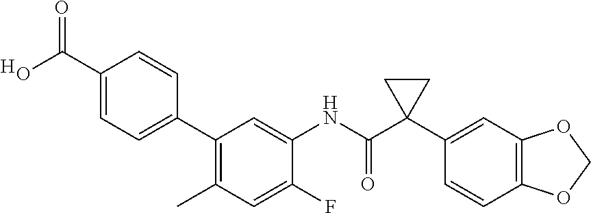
C1(F)=CC(C)=C(C2=CC=C(C(O)=O)C=C2)C=C1NC(C1(C2=CC3=C(C=C2)OCO3)CC1)=O.[H]
